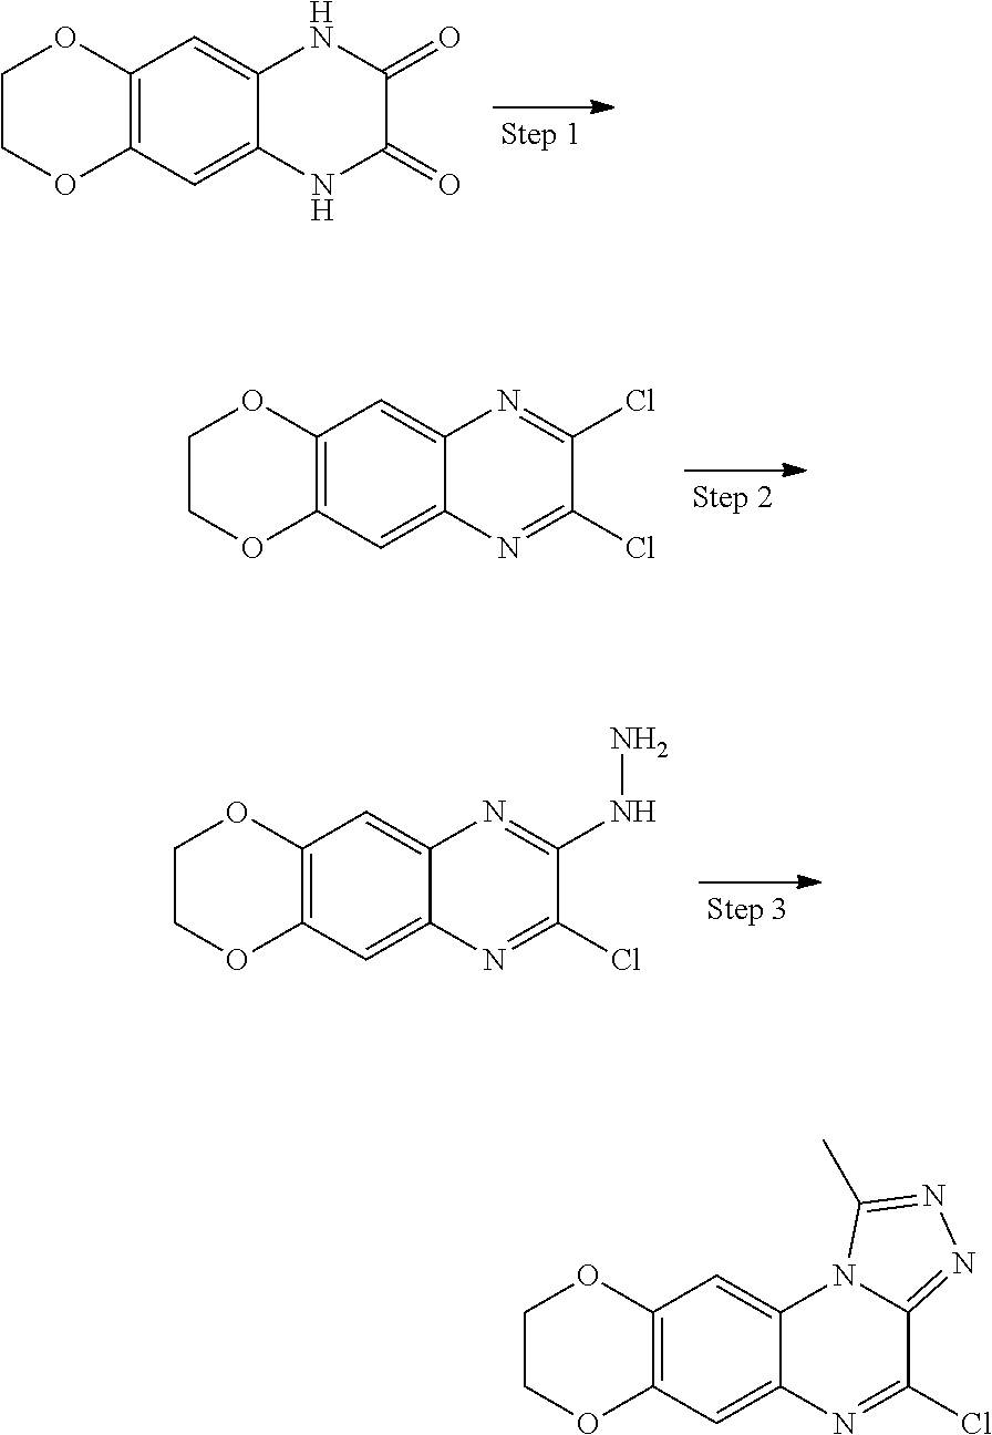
C12=C(C=C3C(=C1)NC(=O)C(=O)N3)OCCO2.C12=C(C=C3C(=C1)N=C(Cl)C(Cl)=N3)OCCO2.C12=C(C=C3C(=C1)N=C(NN)C(Cl)=N3)OCCO2.C12=C(C=C3C(=C1)N1C(=NN=C1C)C(Cl)=N3)OCCO2
